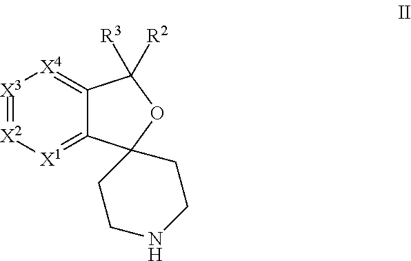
[X3]1=[X2][X1]=C2C(=[X4]1)C([R3])([R2])OC21CCNCC1
